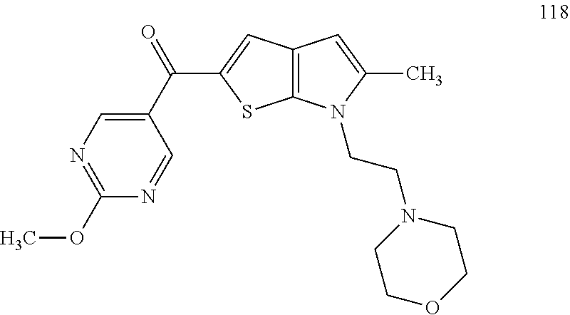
C12=C(C=C(C(C3=CN=C(OC)N=C3)=O)S1)C=C(C)N2CCN1CCOCC1
